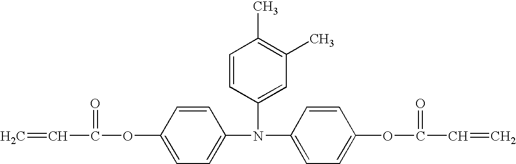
C=CC(OC1=CC=C(N(C2=CC=C(OC(C=C)=O)C=C2)C2=CC(C)=C(C)C=C2)C=C1)=O
